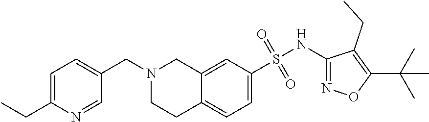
C1=C(CC)N=CC(CN2CCC3=CC=C(S(NC4=NOC(C(C)(C)C)=C4CC)(=O)=O)C=C3C2)=C1
